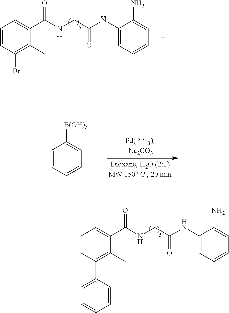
C1=CC=CC=C1[B(OH)2].C(=O)(CNC(C1=CC=CC(C2=CC=CC=C2)=C1C)=O)NC1=CC=CC=C1N.C(=O)(CNC(C1=CC=CC(Br)=C1C)=O)NC1=CC=CC=C1N
